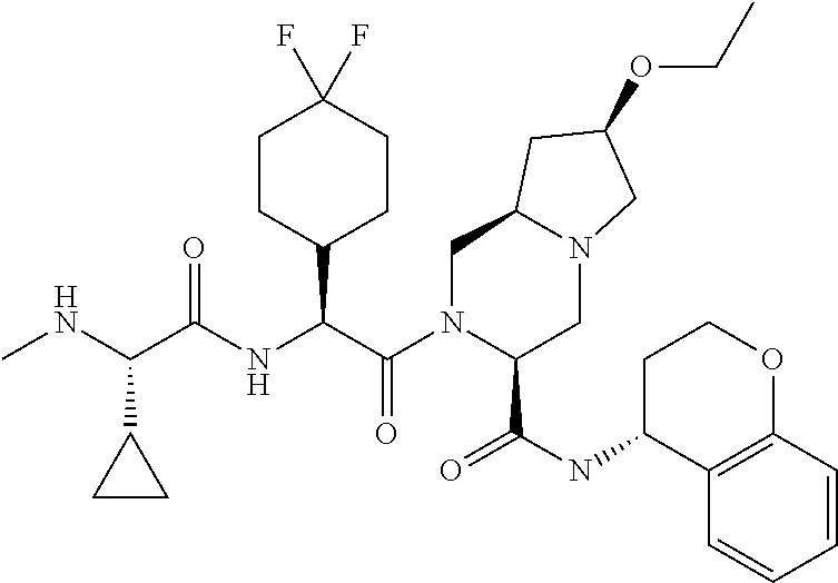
N(C(C(NC(C(N1C(C(=O)NC2C3=C(OCC2)C=CC=C3)CN2C(C1)CC(OCC)C2)=O)C1CCC(F)(F)CC1)=O)C1CC1)C
